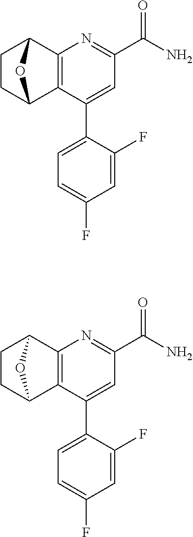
C12=C(C3CCC1O3)N=C(C(N)=O)C=C2C1=CC=C(F)C=C1F.C12=C(C3CCC1O3)N=C(C(N)=O)C=C2C1=CC=C(F)C=C1F
